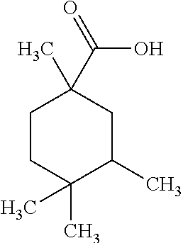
C1CC(C)(C)C(C)CC1(C)C(=O)O
